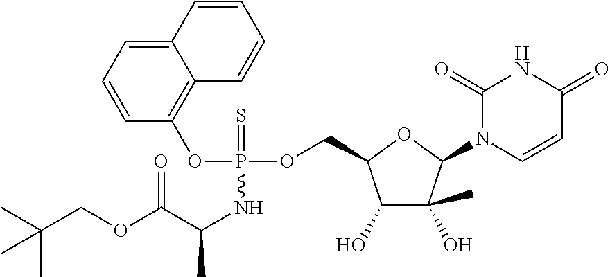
C1=CC=C2C(=C1OP(NC(C(OCC(C)(C)C)=O)C)(OCC1C(O)C(C)(O)C(N3C=CC(=O)NC3=O)O1)=S)C=CC=C2
